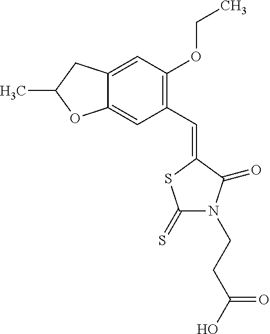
C12=CC(C=C3SC(=S)N(CCC(O)=O)C3=O)=C(OCC)C=C1CC(C)O2
